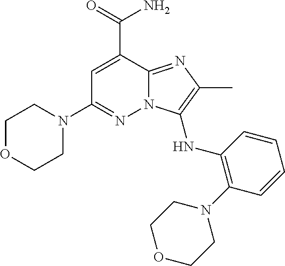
C(C1=CC(N2CCOCC2)=NN2C1=NC(C)=C2NC1=C(N2CCOCC2)C=CC=C1)(N)=O
